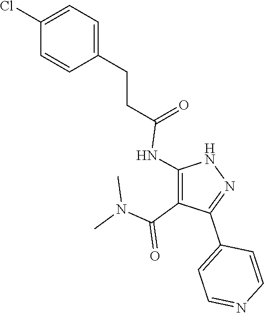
N1C(NC(CCC2=CC=C(Cl)C=C2)=O)=C(C(N(C)C)=O)C(C2=CC=NC=C2)=N1
